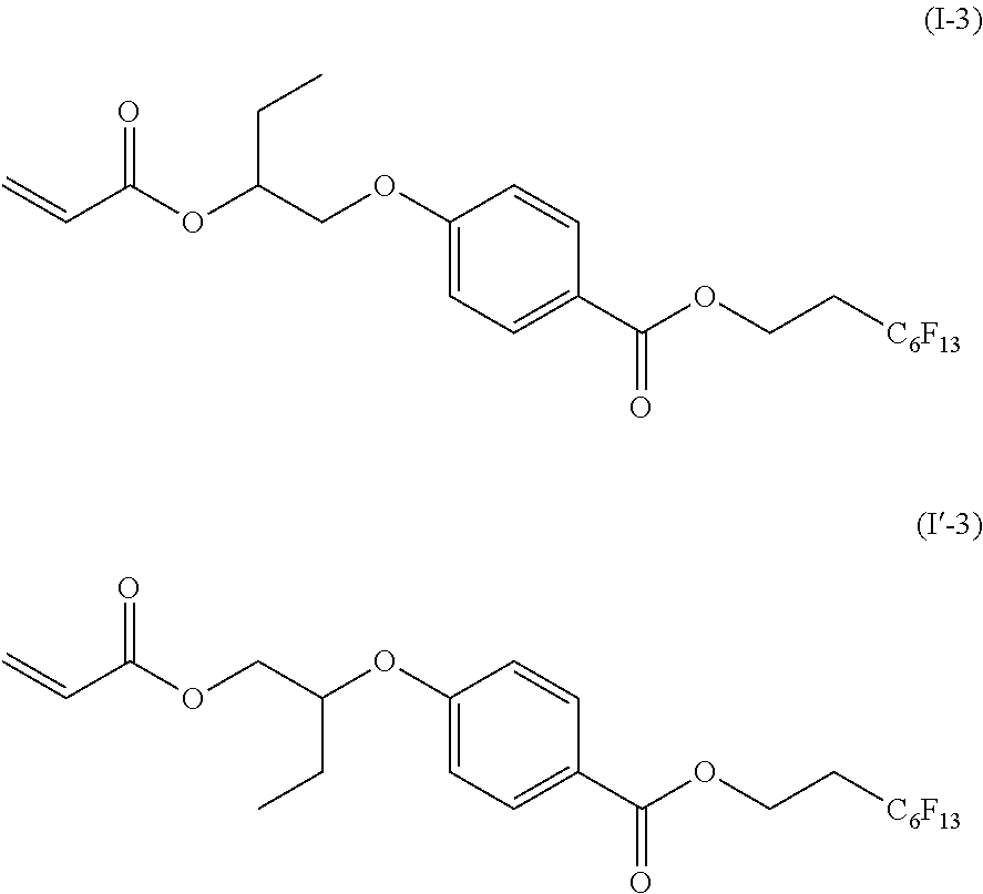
C1(OCC(OC(C=C)=O)CC)=CC=C(C(OCC[C6F13])=O)C=C1.C1(OC(COC(C=C)=O)CC)=CC=C(C(OCC[C6F13])=O)C=C1
